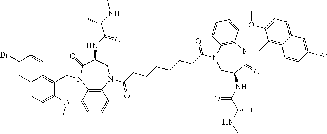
C1(Br)=CC2=CC=C(OC)C(CN3C4=C(N(C(CCCCCCC(=O)N5C6=C(C=CC=C6)N(CC6=C7C(=CC=C6OC)C=C(Br)C=C7)C(=O)C(NC(C(NC)C)=O)C5)=O)CC(NC(C(NC)C)=O)C3=O)C=CC=C4)=C2C=C1
